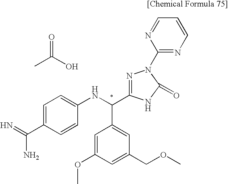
N=C(C1=CC=C(NC(C2=CC(COC)=CC(OC)=C2)C2=NN(C3=NC=CC=N3)C(=O)N2)C=C1)N.CC(O)=O
